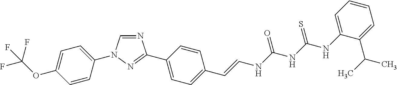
N1=CN(C2=CC=C(OC(F)(F)F)C=C2)N=C1C1=CC=C(C=CNC(NC(NC2=CC=CC=C2C(C)C)=S)=O)C=C1
